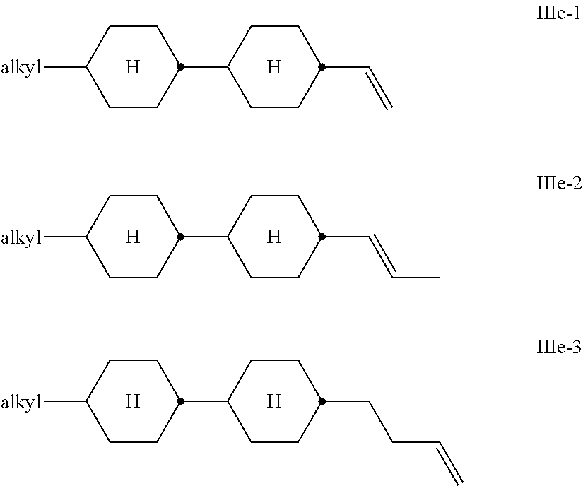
C1CC([alkyl])CCC1C1CCC(C=C)CC1.[H].[H].C1CC([alkyl])CCC1C1CCC(C=CC)CC1.[H].[H].C1CC([alkyl])CCC1C1CCC(CCC=C)CC1.[H].[H]
